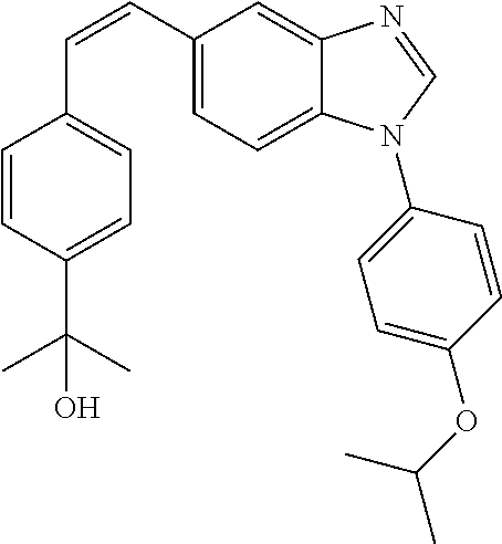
C(=CC1=CC=C2C(=C1)N=CN2C1=CC=C(OC(C)C)C=C1)C1=CC=C(C(C)(C)O)C=C1
